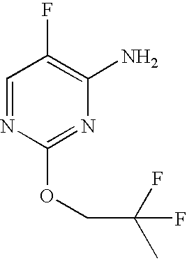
C1=NC(OCC(C)(F)F)=NC(N)=C1F
